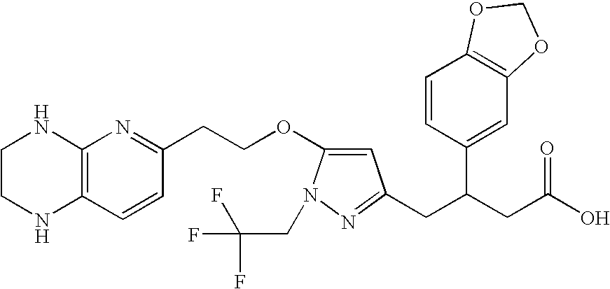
C1CNC2=C(N1)N=C(CCOC1=CC(CC(CC(O)=O)C3=CC4=C(C=C3)OCO4)=NN1CC(F)(F)F)C=C2
